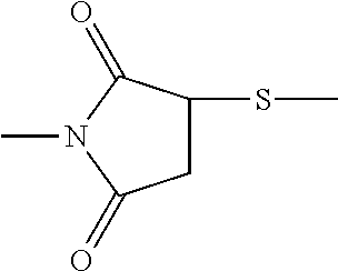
C1C(SC)C(=O)N(C)C1=O
